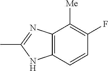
C12=C(C=CC(F)=C1[Me])NC(C)=N2
